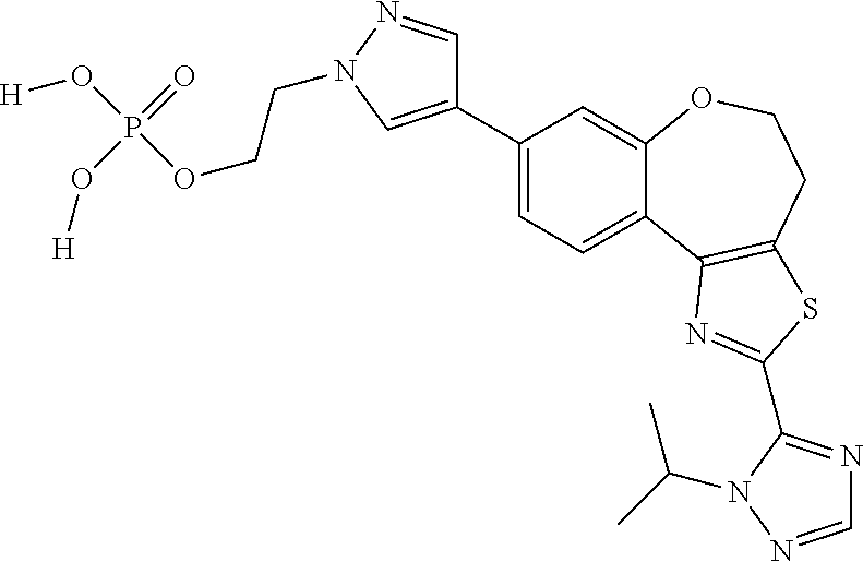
C1(C2=CN(CCOP(O[H])(=O)O[H])N=C2)=CC=C2C(=C1)OCCC1=C2N=C(C2=NC=NN2C(C)C)S1
